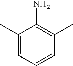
C1=C(C)C(N)=C(C)C=C1
